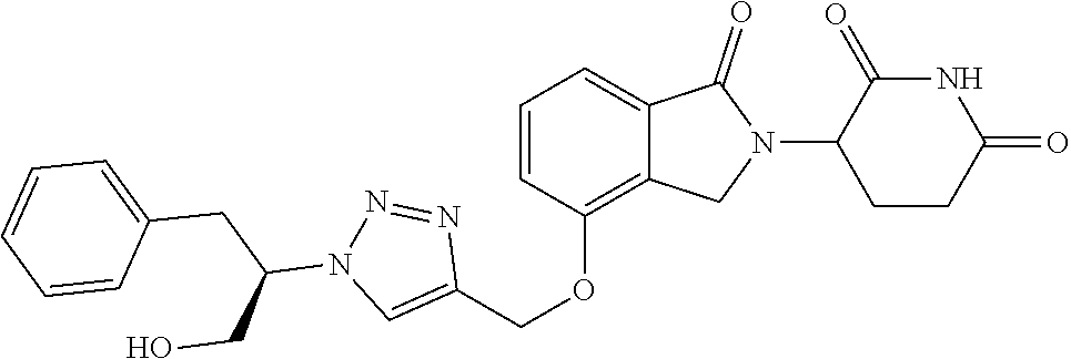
C1(OCC2=CN(C(CC3=CC=CC=C3)CO)N=N2)=C2C(=CC=C1)C(=O)N(C1CCC(=O)NC1=O)C2
